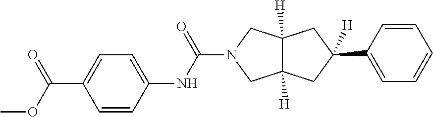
C1(C2([H])CC3([H])CN(C(NC4=CC=C(C(OC)=O)C=C4)=O)CC3([H])C2)=CC=CC=C1
